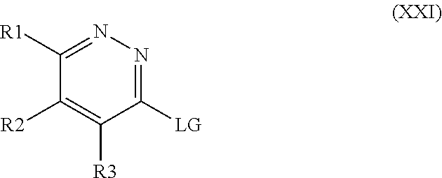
C1([R2])=C([R3])C([LG])=NN=C1[R1]
